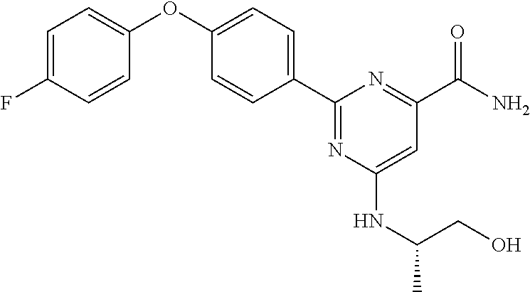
C1(C2=CC=C(OC3=CC=C(F)C=C3)C=C2)=NC(NC(CO)C)=CC(C(=O)N)=N1
